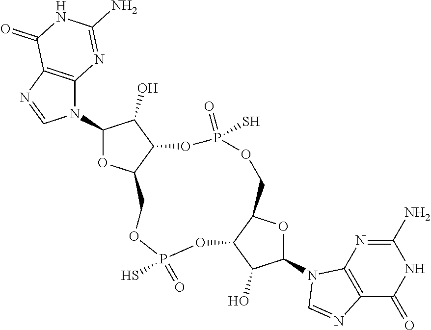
N1(C2OC3C(C2O)OP(=O)(S)OCC2C(OP(=O)(S)OC3)C(O)C(N3C4=C(C(=O)NC(N)=N4)N=C3)O2)C2=C(N=C1)C(=O)NC(N)=N2
